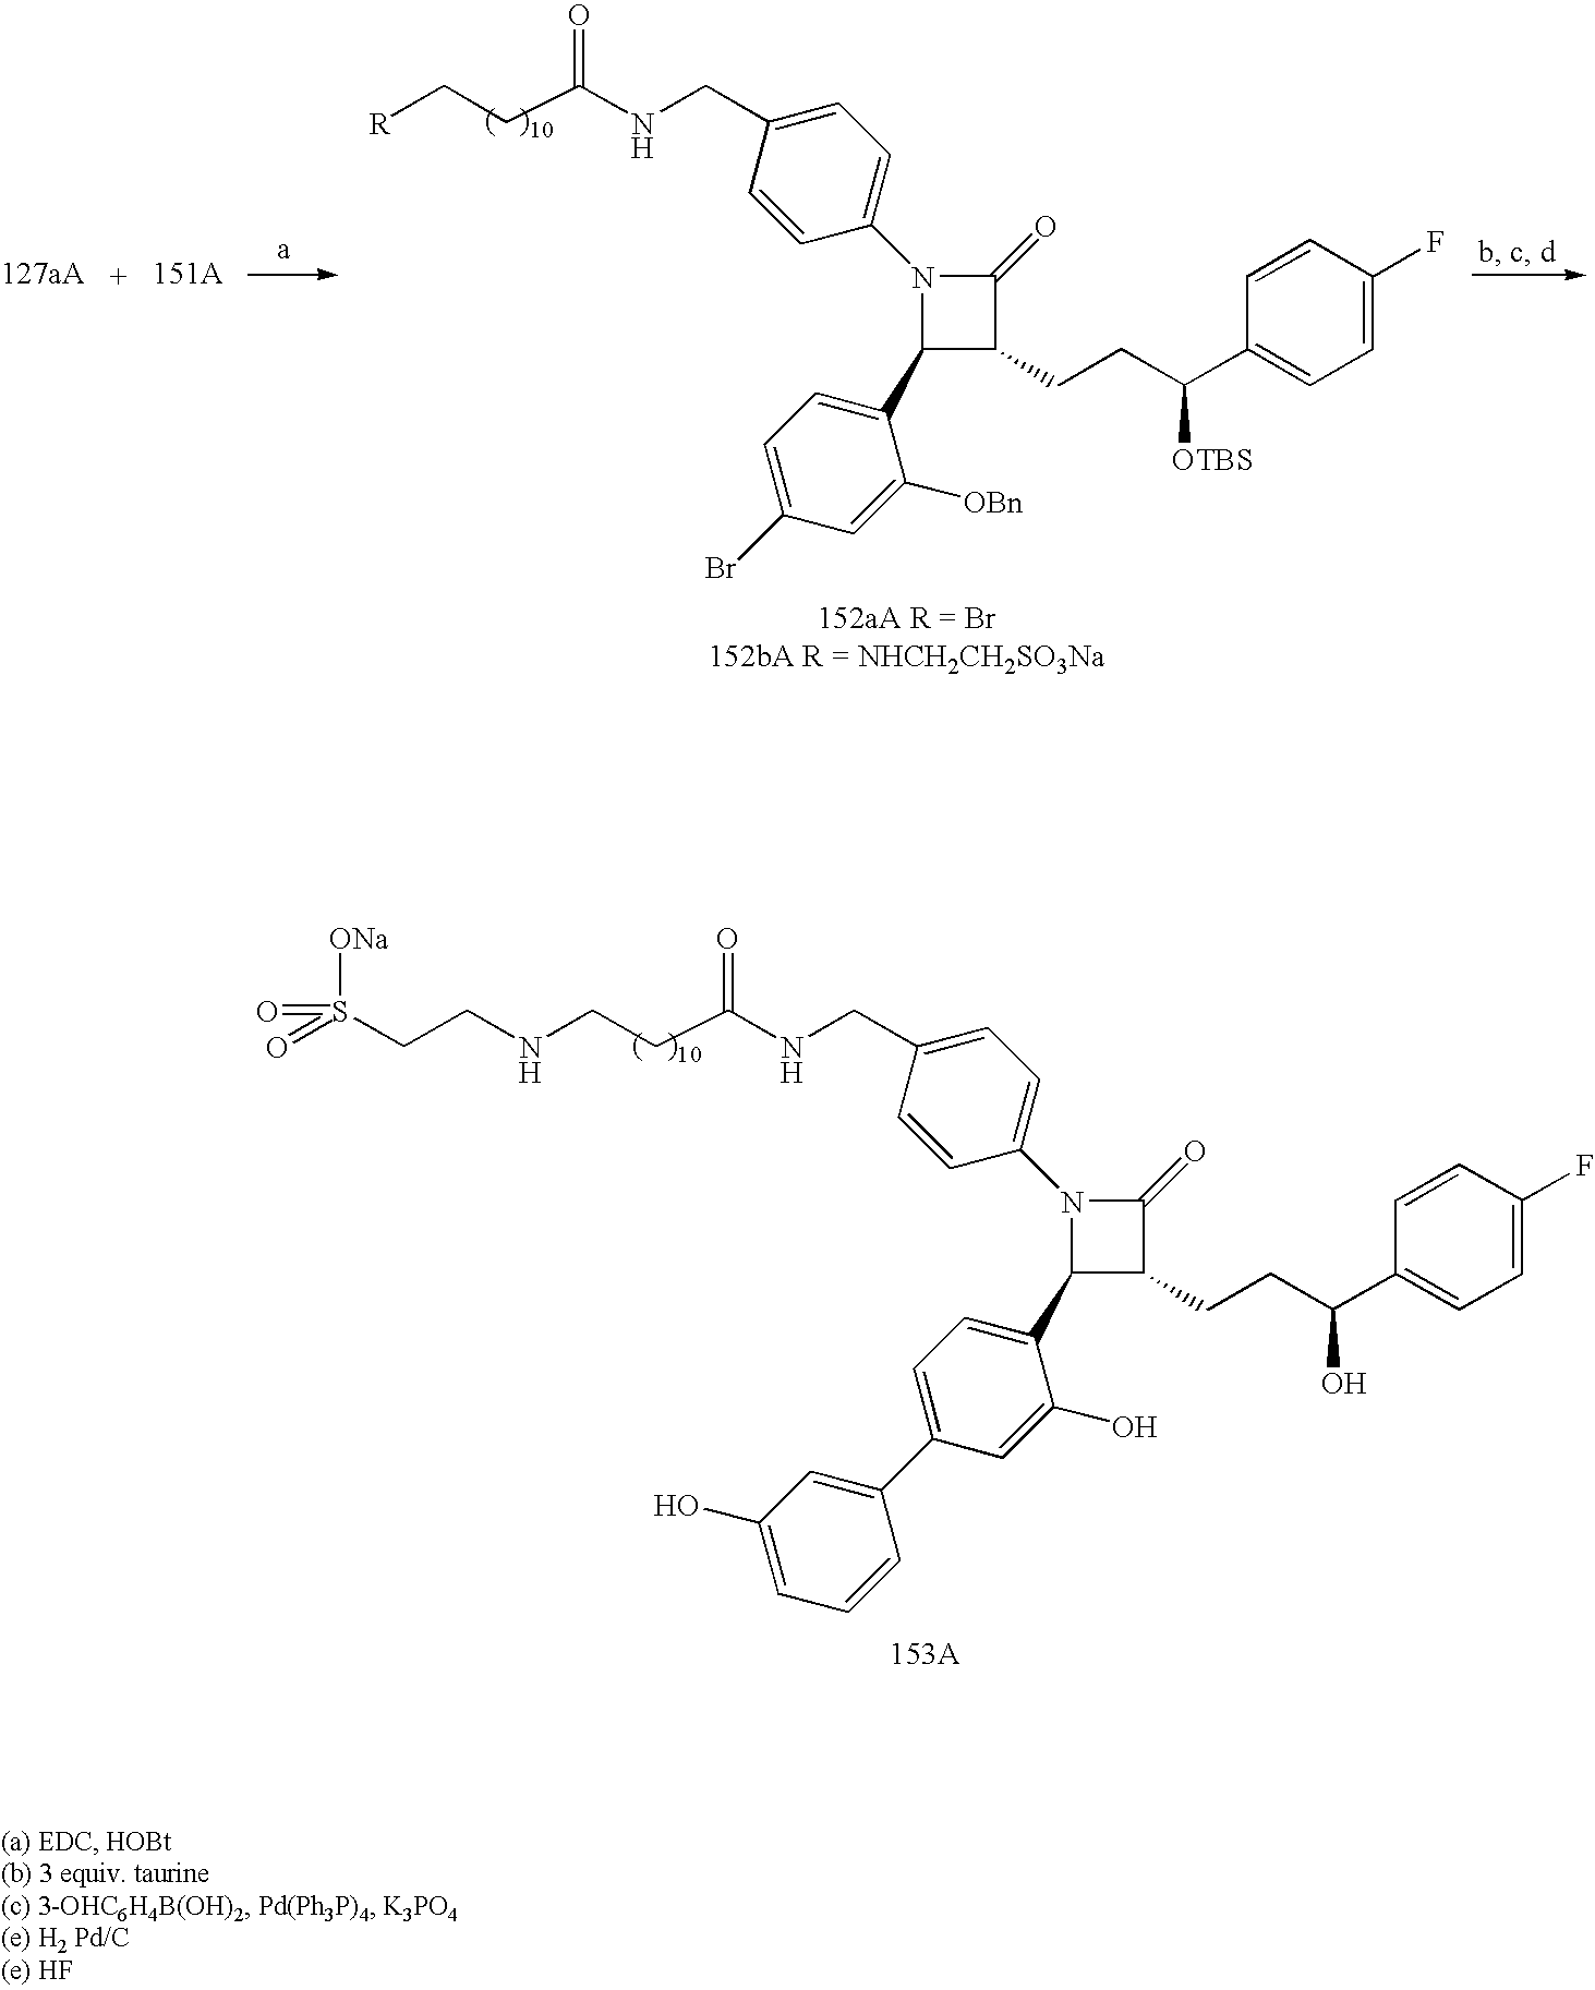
N1(C2=CC=C(CNC(CCNCCS(=O)(=O)[ONa])=O)C=C2)C(C2=CC=C(C3=CC(O)=CC=C3)C=C2O)C(CCC(C2=CC=C(F)C=C2)O)C1=O.N1(C2=CC=C(CNC(CC[R])=O)C=C2)C(C2=CC=C(Br)C=C2[OBn])C(CCC(C2=CC=C(F)C=C2)[OTBS])C1=O
